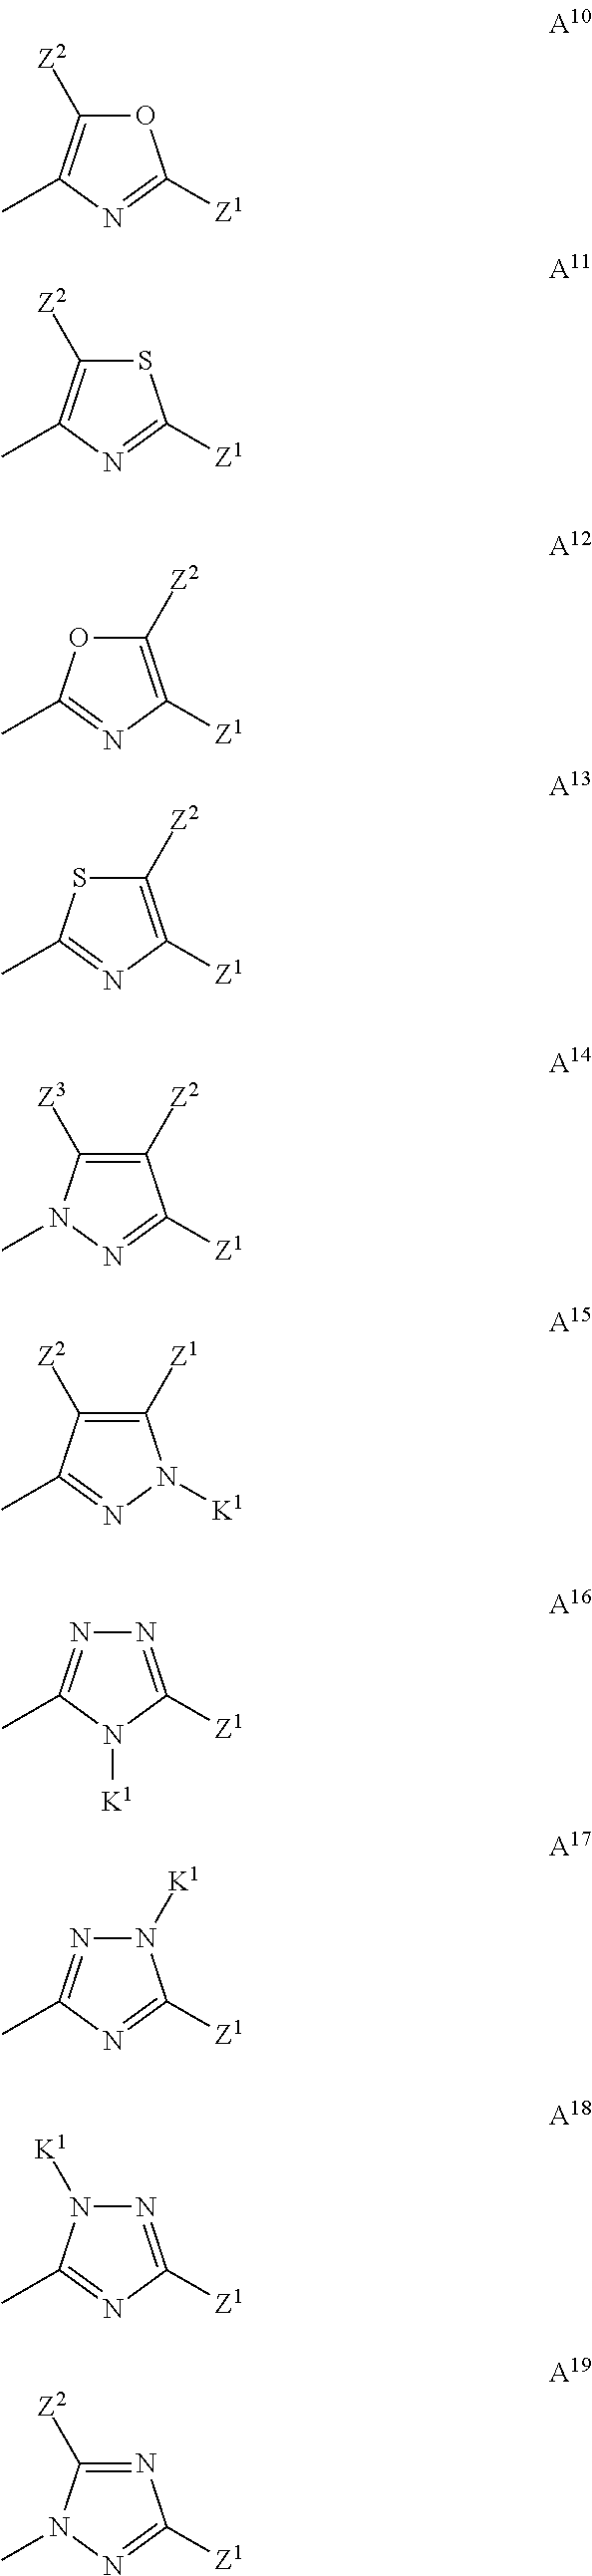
O1C([Z2])=C(C)N=C1[Z1].S1C([Z2])=C(C)N=C1[Z1].C1([Z2])=C([Z1])N=C(C)O1.C1([Z2])=C([Z1])N=C(C)S1.C1([Z2])=C([Z3])N(C)N=C1[Z1].C1([Z1])=C([Z2])C(C)=NN1[K1].N1=C([Z1])N([K1])C(C)=N1.N1([K1])N=C(C)N=C1[Z1].N1=C([Z1])N=C(C)N1[K1].N1=C([Z2])N(C)N=C1[Z1]
